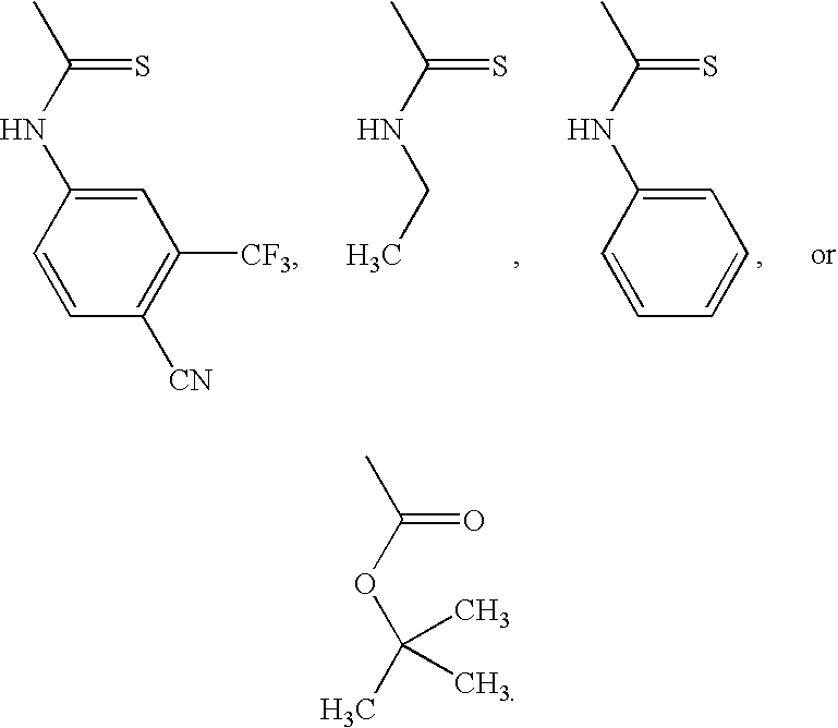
CCNC(C)=S.C1=CC=CC=C1NC(C)=S.C1=CC([CN])=C([CF3])C=C1NC(C)=S.CC(OC(C)=O)(C)C
